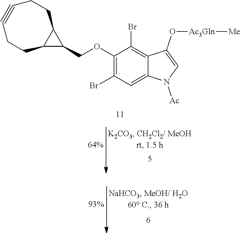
C1(OCC2C3C2CCC#CCC3)=C(Br)C=C2C(=C1Br)C(O[Ac3Gln][Me])=CN2[Ac]
